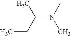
C(N(C)C)(CC)C
